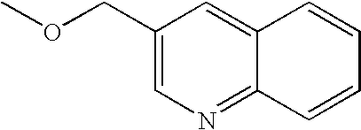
C1(COC)=CN=C2C(=C1)C=CC=C2
